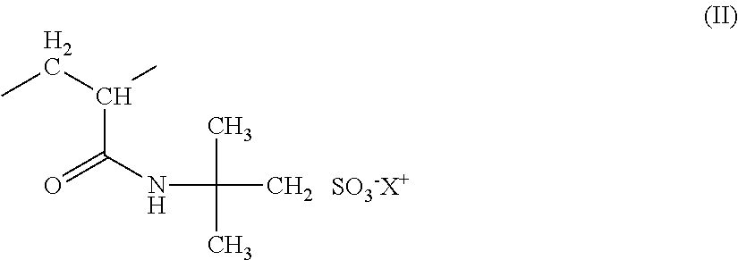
CCC(C)C(NC(C)(C)C)=O.[SO3-X+]
